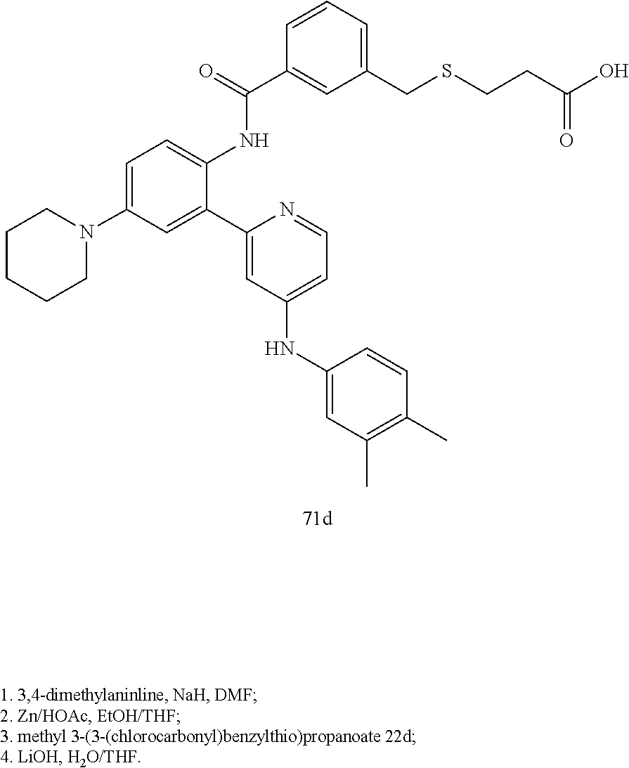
C1=NC(C2=CC(N3CCCCC3)=CC=C2NC(=O)C2=CC(CSCCC(=O)O)=CC=C2)=CC(NC2=CC(C)=C(C)C=C2)=C1
